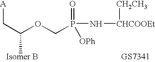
[A]CC(C)OCP(N[CHCOOEt][CH2CH3])(=O)[OPh]
